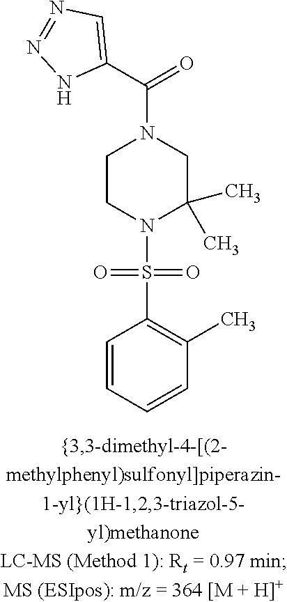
C1CN(S(=O)(=O)C2=C(C)C=CC=C2)C(C)(C)CN1C(C1=CN=NN1)=O
